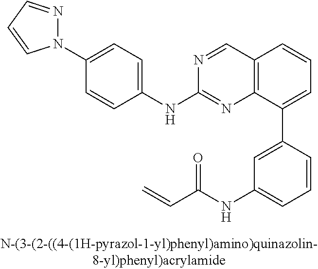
C12=C(C(C3=CC(NC(C=C)=O)=CC=C3)=CC=C1)N=C(NC1=CC=C(N3N=CC=C3)C=C1)N=C2
